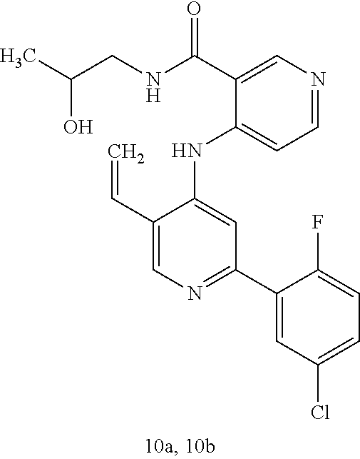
C1(NC2=CC(C3=CC(Cl)=CC=C3F)=NC=C2C=C)=CC=NC=C1C(NCC(C)O)=O
